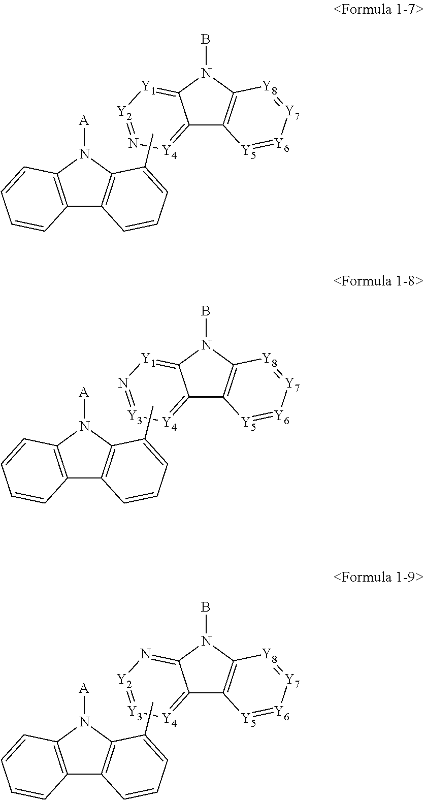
C12=[Y4]N=[Y2][Y1]=C1N(B)C1=C2[Y5]=[Y6][Y7]=[Y8]1.CC1=CC=CC2=C1N([A])C1=C2C=CC=C1.C12=[Y4][Y3]=N[Y1]=C1N(B)C1=C2[Y5]=[Y6][Y7]=[Y8]1.CC1=CC=CC2=C1N([A])C1=C2C=CC=C1.C12=[Y4][Y3]=[Y2]N=C1N(B)C1=C2[Y5]=[Y6][Y7]=[Y8]1.CC1=CC=CC2=C1N([A])C1=C2C=CC=C1
